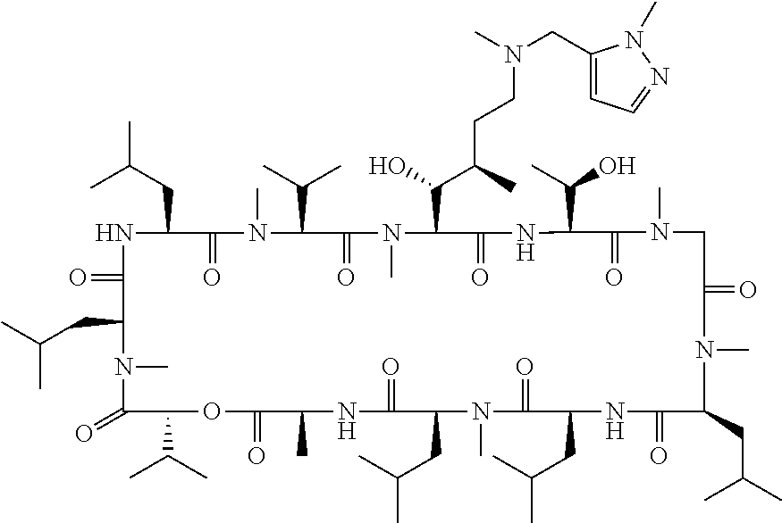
O=C1NC(CC(C)C)C(=O)N(C)C(C(C)C)C(=O)N(C)C(C(C(C)CCN(CC2=CC=NN2C)C)O)C(=O)NC(C(O)C)C(=O)N(C)CC(=O)N(C)C(CC(C)C)C(=O)NC(CC(C)C)C(=O)N(C)C(CC(C)C)C(=O)NC(C)C(=O)OC(C(C)C)C(=O)N(C)C1CC(C)C
